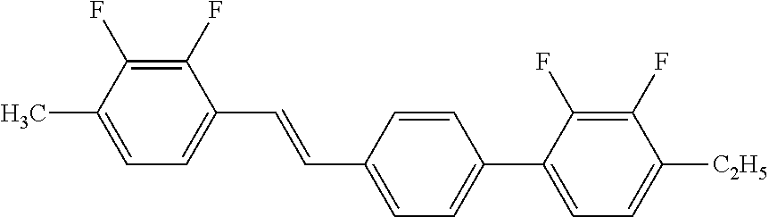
C1(F)=C(F)C(C)=CC=C1C=CC1=CC=C(C2=CC=C([C2H5])C(F)=C2F)C=C1
